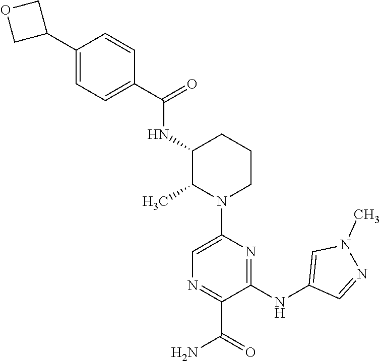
C1(NC2=CN(C)N=C2)=NC(N2CCCC(NC(C3=CC=C(C4COC4)C=C3)=O)C2C)=CN=C1C(=O)N
